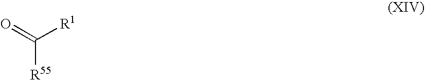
C([R55])([R1])=O
